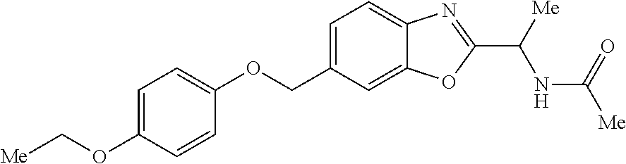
C1(COC2=CC=C(OC[Me])C=C2)=CC=C2C(=C1)OC(C([Me])NC(=O)[Me])=N2
